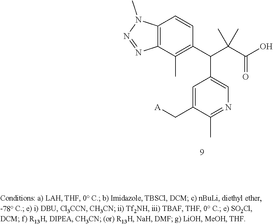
C1=C(C[A])C(C)=NC=C1C(C1=C(C)C2=C(C=C1)N(C)N=N2)C(C(O)=O)(C)C
